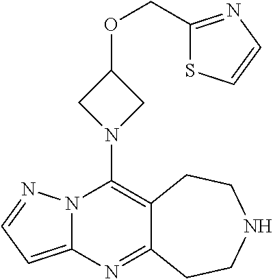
N12C(=CC=N1)N=C1C(=C2N2CC(OCC3=NC=CS3)C2)CCNCC1
